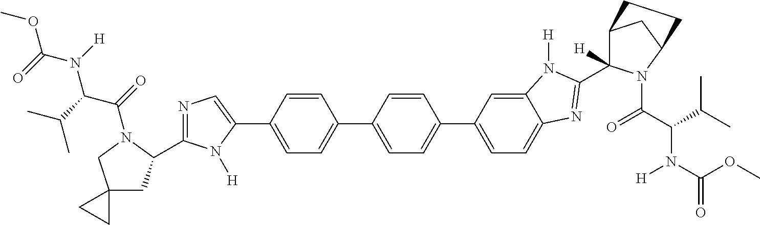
COC(N([H])C(C(C)C)C(=O)N1C(C2=NC=C(C3=CC=C(C4=CC=C(C5=CC=C6C(=C5)N([H])C(C5([H])C7CC(N5C(C(C(C)C)N(C(OC)=O)[H])=O)CC7)=N6)C=C4)C=C3)N2[H])CC2(C1)CC2)=O
